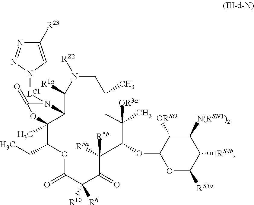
C1([R1a])C2C(C)(C(CC)OC(=O)C([R10])([R6])C(=O)C([R5a])([R5b])C(OC3OC([RS5a])C([RS4b])C([N(RSN1)2])C3[ORSO])C(C)([OR3a])CC(C)CN1[RZ2])OC(=O)N2[LC1]N1C=C([R23])N=N1
